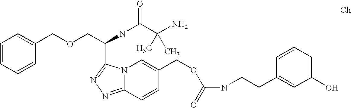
N12C(=NN=C1C(COCC1=CC=CC=C1)NC(C(N)(C)C)=O)C=CC(COC(NCCC1=CC(O)=CC=C1)=O)=C2
